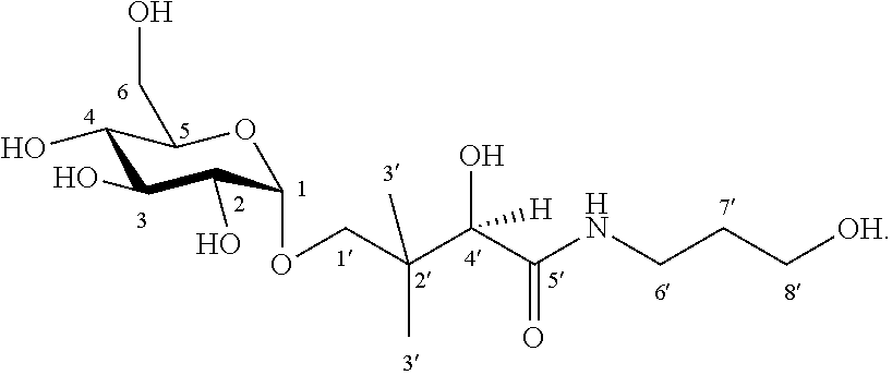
C1(O)C(O)C(O)C(OCC(C(C(NCCC[OH])=O)(O)[H])(C)C)OC1CO
